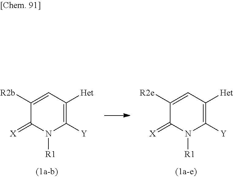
C1([R2b])=CC([Het])=C([Y])N([R1])C1=[X].C1([R2e])=CC([Het])=C([Y])N([R1])C1=[X]
